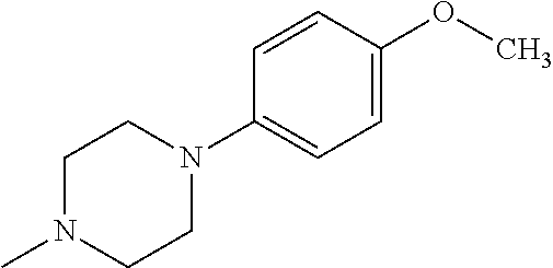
C1N(C)CCN(C2=CC=C(OC)C=C2)C1
